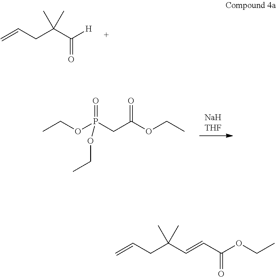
C=CCC(C([H])=O)(C)C.CCOP(CC(OCC)=O)(=O)OCC.C=CCC(C=CC(OCC)=O)(C)C
